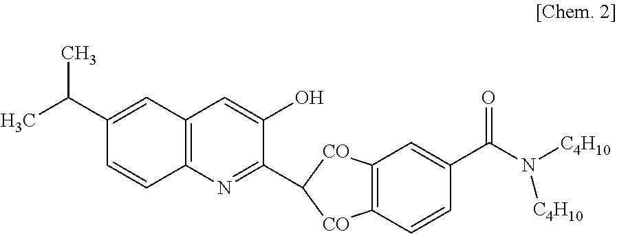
C12=C(N=C(C3[CO]C4=C(C=CC(C(N([C4H10])[C4H10])=O)=C4)[CO]3)C(O)=C1)C=CC(C(C)C)=C2
